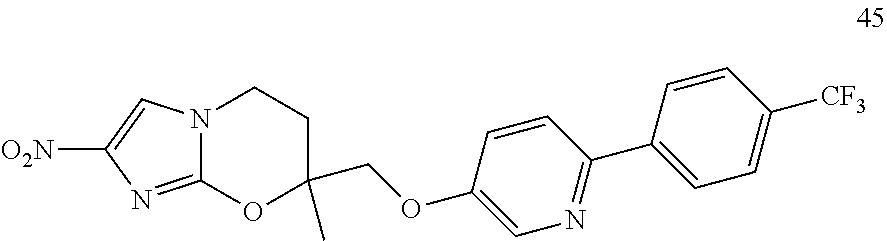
C1CN2C(=NC([O2N])=C2)OC1(COC1=CN=C(C2=CC=C([CF3])C=C2)C=C1)C
